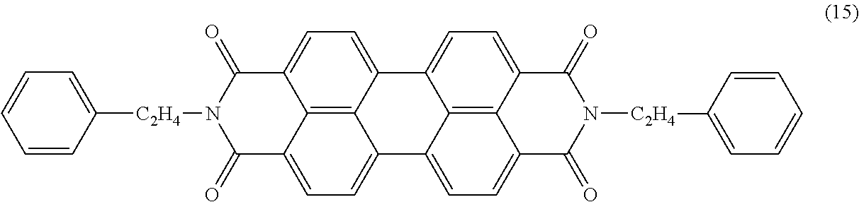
C1=CC([C2H4]N2C(=O)C3=CC=C4C5=C3C(=CC=C5C3=CC=C5C6=C3C4=CC=C6C(=O)N([C2H4]C3=CC=CC=C3)C5=O)C2=O)=CC=C1
